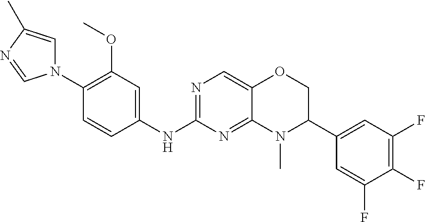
N1(C2=C(OC)C=C(NC3=NC=C4C(=N3)N(C)C(C3=CC(F)=C(F)C(F)=C3)CO4)C=C2)C=C(C)N=C1
